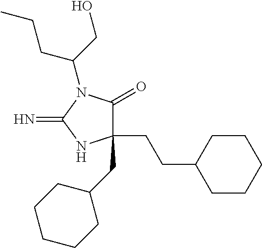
C1(CCC2CCCCC2)(CC2CCCCC2)C(=O)N(C(CO)CCC)C(=N)N1
